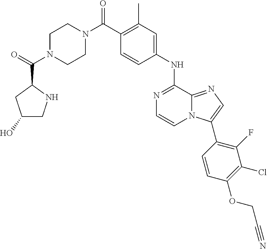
N1=C(NC2=CC(C)=C(C(N3CCN(C(=O)C4CC(O)CN4)CC3)=O)C=C2)C2=NC=C(C3=C(F)C(Cl)=C(OCC#N)C=C3)N2C=C1
